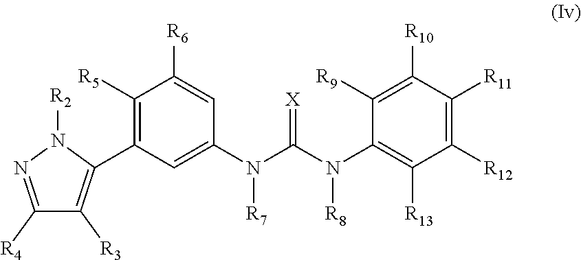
C1([R5])=C(C2=C([R3])C([R4])=NN2[R2])C=C(N(C(N(C2=C([R13])C([R12])=C([R11])C([R10])=C2[R9])[R8])=[X])[R7])C=C1[R6]
